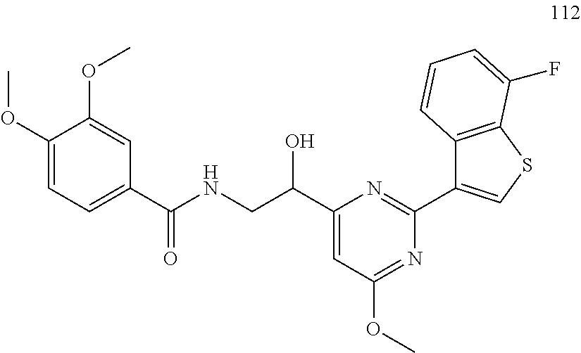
C(NCC(O)C1=CC(OC)=NC(C2=CSC3=C2C=CC=C3F)=N1)(=O)C1=CC=C(OC)C(OC)=C1
